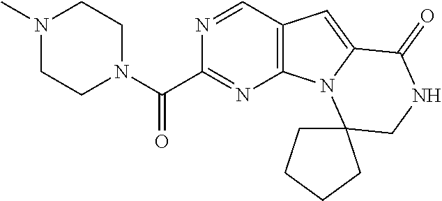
C12=C(C=NC(C(N3CCN(C)CC3)=O)=N1)C=C1N2C2(CNC1=O)CCCC2
